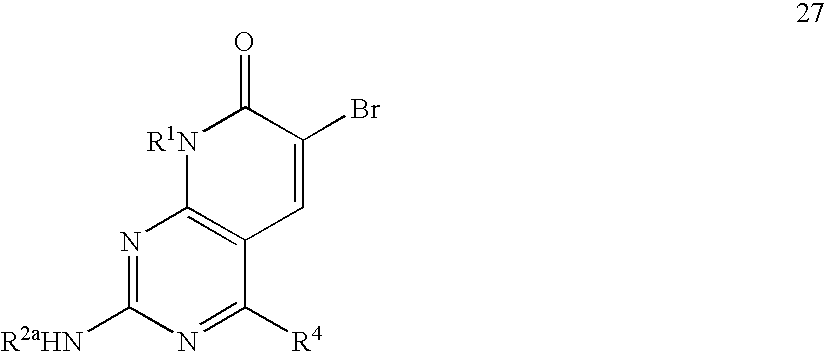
N1=C([R2aHN])N=C([R4])C2=C1[R1N]C(=O)C(Br)=C2
